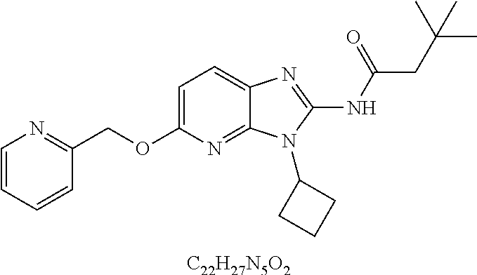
C1=C(OCC2=NC=CC=C2)N=C2C(=C1)N=C(NC(CC(C)(C)C)=O)N2C1CCC1.[C22H27N5O2]
